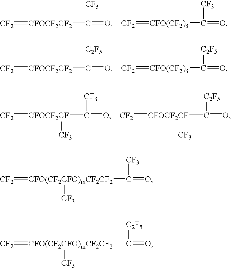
[CF2]=[CFOCF2CF2]C(=O)[CF3].[CF2]=[CFO(CF2)3]C(=O)[CF3].[CF2]=[CFOCF2CF2]C(=O)[C2F5].[CF2]=[CFO(CF2)3]C(=O)[C2F5].[CF2]=[CFOCF2CF](C(=O)[CF3])[CF3].[CF2]=[CFOCF2CF](C(=O)[C2F5])[CF3].[CF2]=[CFO(CF2CFO)mCF2CF2](C(=O)[CF3])[CF3].[CF2]=[CFO(CF2CFO)mCF2CF2](C(=O)[C2F5])[CF3]
